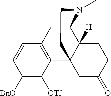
C1=CC([BnO])=C([OTf])C2=C1CC1C3([H])C2(CCN1C)CC(=O)CC3
